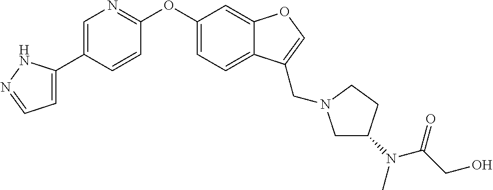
C1=C(C2=CN=C(OC3=CC=C4C(=C3)OC=C4CN3CC(N(C)C(CO)=O)CC3)C=C2)NN=C1
